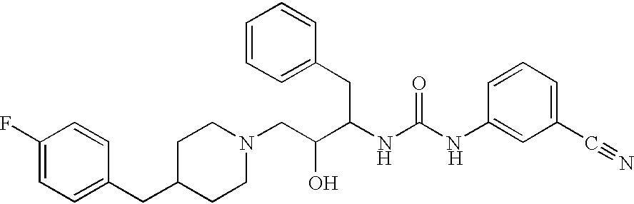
C1(F)=CC=C(CC2CCN(CC(C(NC(NC3=CC(C#N)=CC=C3)=O)CC3=CC=CC=C3)O)CC2)C=C1.[H].[H]
